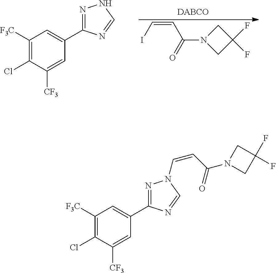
C1([F3C])=C(Cl)C([CF3])=CC(C2=NNC=N2)=C1.IC=CC(N1CC(F)(F)C1)=O.C1([F3C])=C(Cl)C([CF3])=CC(C2=NN(C=CC(N3CC(F)(F)C3)=O)C=N2)=C1
